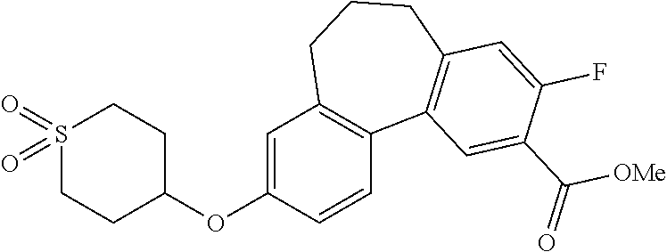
C1=C(OC2CCS(=O)(=O)CC2)C=CC2=C1CCCC1=C2C=C(C(=O)[OMe])C(F)=C1
